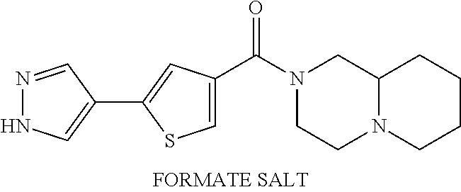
C1=C(C(N2CCN3C(C2)CCCC3)=O)C=C(C2=CNN=C2)S1
